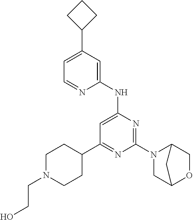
C1(C2CCN(CCO)CC2)=NC(N2CC3OCC2C3)=NC(NC2=CC(C3CCC3)=CC=N2)=C1
